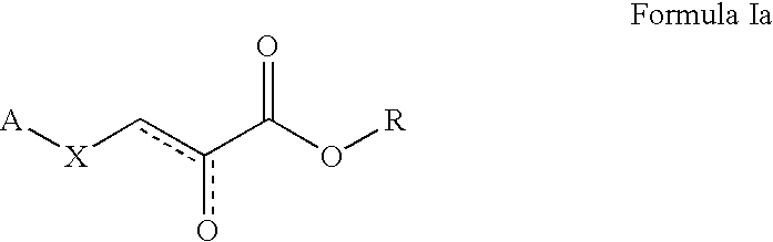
[A][X]cc(C(O[R])=O)o
